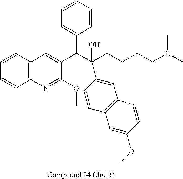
C1=CC=CC(C(C(CCCCN(C)C)(O)C2=CC3=C(C=C2)C=C(OC)C=C3)C2=CC3=C(N=C2OC)C=CC=C3)=C1
